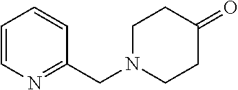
C1=CN=C(CN2CCC(=O)CC2)C=C1
